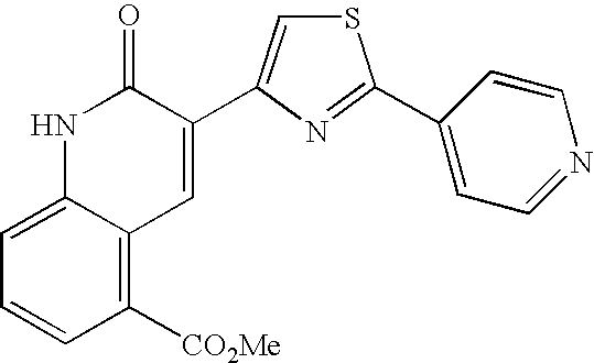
S1C=C(C2=CC3=C([CO2Me])C=CC=C3NC2=O)N=C1C1=CC=NC=C1
